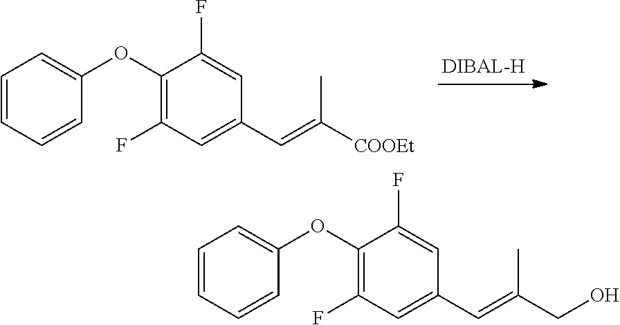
C1=CC=CC(OC2=C(F)C=C(C=C([COOEt])C)C=C2F)=C1.C1=CC=CC(OC2=C(F)C=C(C=C(CO)C)C=C2F)=C1
